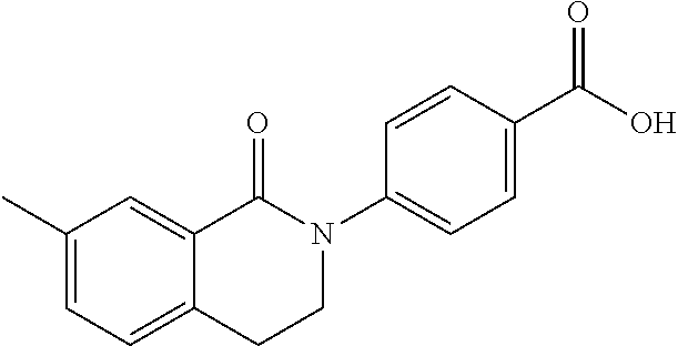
C1(C)=CC=C2C(=C1)C(=O)N(C1=CC=C(C(O)=O)C=C1)CC2
